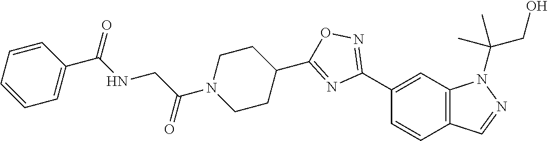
C1(C2=NOC(C3CCN(C(CNC(C4=CC=CC=C4)=O)=O)CC3)=N2)=CC2=C(C=C1)C=NN2C(CO)(C)C
